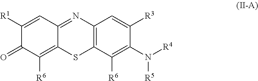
C1([R1])=CC2=NC3=C(SC2=C([R6])C1=O)C([R6])=C(N([R4])[R5])C([R3])=C3
